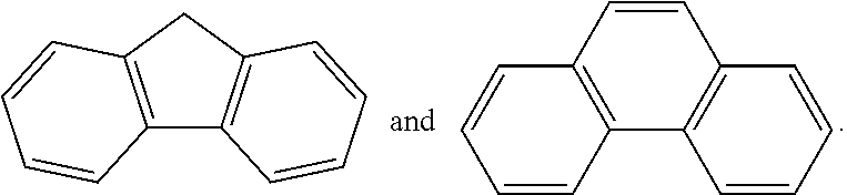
C12=C(CC3=C1C=CC=C3)C=CC=C2.C1=CC=CC2=C1C1=C(C=C2)C=CC=C1
